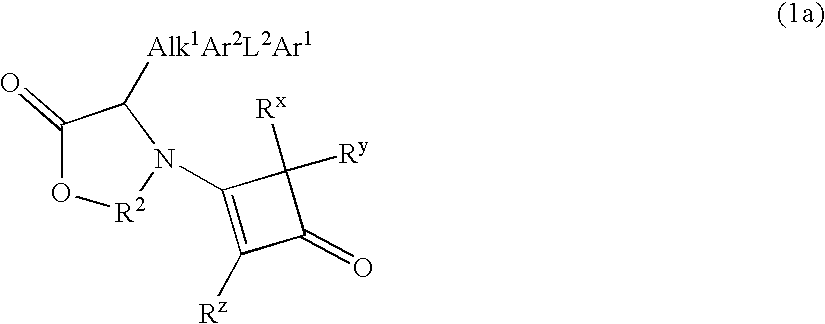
C1([Alk1Ar2L2Ar1])C(=O)O[R2]N1C1=C([Rz])C(=O)C1([Rx])[Ry]
